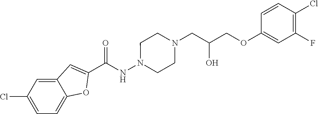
C1(C(NN2CCN(CC(COC3=CC(F)=C(Cl)C=C3)O)CC2)=O)=CC2=CC(Cl)=CC=C2O1
